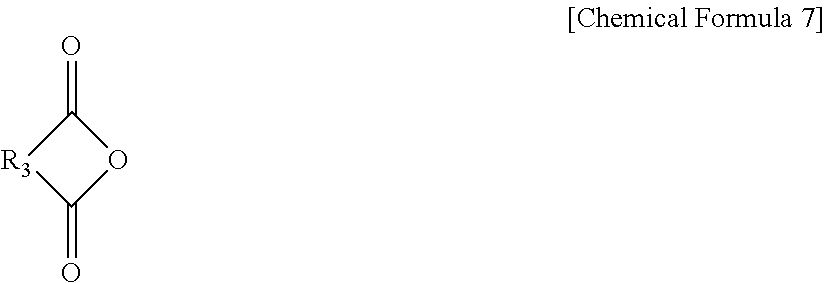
C1(=O)[R3]C(=O)O1
